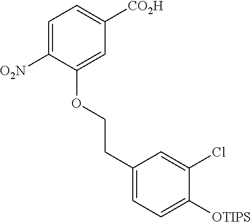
C1=C([O2N])C(OCCC2=CC=C([OTIPS])C(Cl)=C2)=CC([CO2H])=C1
